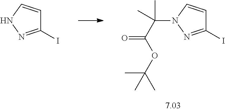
C1(I)=NN(C(C(=O)OC(C)(C)C)(C)C)C=C1.C1(I)=NNC=C1
